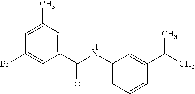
C1=C(C)C=C(C(NC2=CC=CC(C(C)C)=C2)=O)C=C1Br
